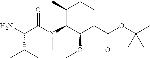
NC(C(N(C(C(CC(OC(C)(C)C)=O)OC)C(C)CC)C)=O)C(C)C
